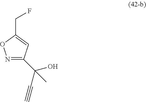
N1=C(C(C#C)(O)C)C=C(CF)O1
